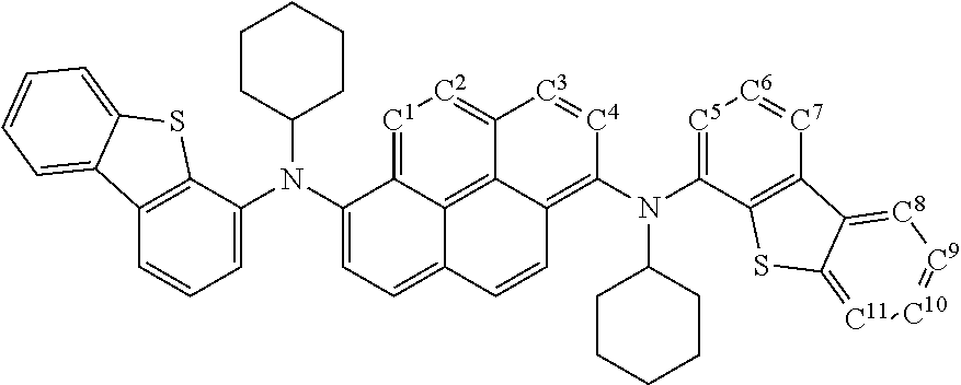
N(C1=CC=C2C3=C4C(=C(N(C5=[C5][C6]=[C7]C6=C5SC5=[C11][C10]=[C9][C8]=C65)C5CCCCC5)[C4]=[C3]C4=[C2][C1]=C13)C=C2)(C1=CC=CC2=C1SC1=CC=CC=C21)C1CCCCC1
